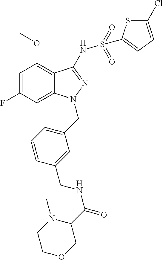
C1(OC)=C2C(=CC(F)=C1)N(CC1=CC=CC(CNC(=O)C3N(C)CCOC3)=C1)N=C2NS(C1=CC=C(Cl)S1)(=O)=O
